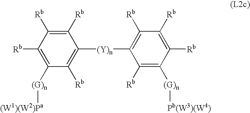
C1([Rb])=C([Rb])C([Rb])=C([(G)n][(W1)(W2)Pa])C([Rb])=C1[(Y)n]C1=C([Rb])C([Rb])=C([Rb])C([(G)n][Pb(W3)(W4)])=C1[Rb]
